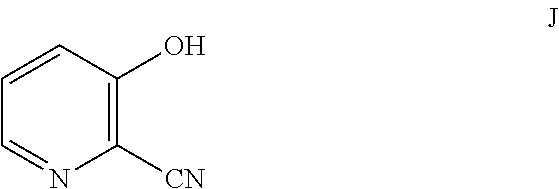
C1=CC(O)=C([CN])N=C1
